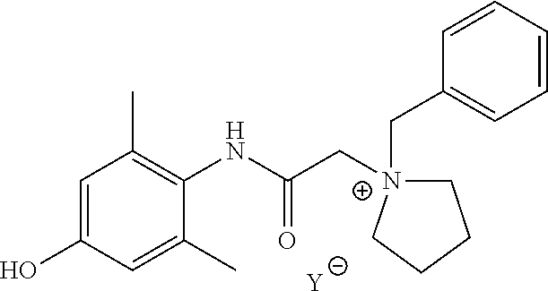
[Y].C1=C(O)C=C(C)C(NC(C[N+]2(CC3=CC=CC=C3)CCCC2)=O)=C1C
